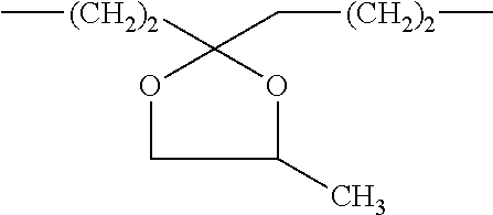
O1CC(C)OC1([(CH2)2]C)C[(CH2)2]C
